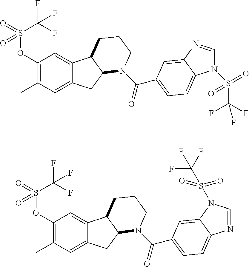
C1(OS(=O)(C(F)(F)F)=O)=C(C)C=C2C(=C1)C1C(C2)N(C(=O)C2=CC=C3N(S(C(F)(F)F)(=O)=O)C=NC3=C2)CCC1.C1(OS(=O)(C(F)(F)F)=O)=C(C)C=C2C(=C1)C1C(C2)N(C(=O)C2=CC=C3N=CN(S(C(F)(F)F)(=O)=O)C3=C2)CCC1
